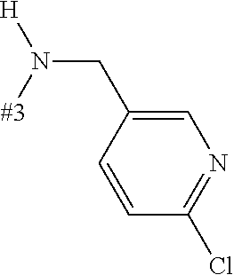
[#3]N(CC1=CN=C(Cl)C=C1)[H]
